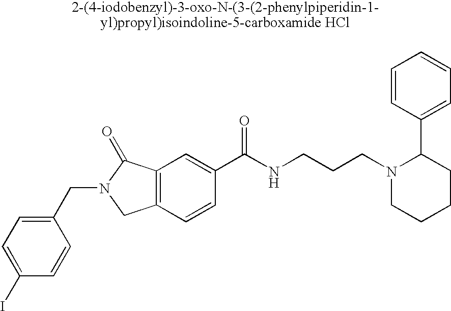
C1(I)=CC=C(CN2CC3=C(C2=O)C=C(C(NCCCN2CCCCC2C2=CC=CC=C2)=O)C=C3)C=C1
